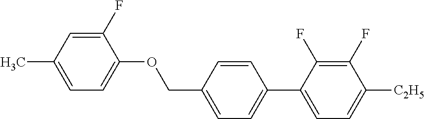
C1(F)=CC(C)=CC=C1OCC1=CC=C(C2=CC=C([C2H5])C(F)=C2F)C=C1
